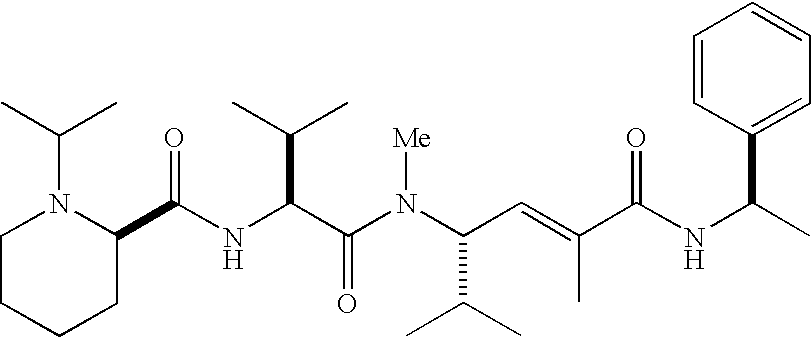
N(C(C(N(C(C(C)C)C=C(C)C(NC(C)C1=CC=CC=C1)=O)[Me])=O)C(C)C)C(C1N(C(C)C)CCCC1)=O
